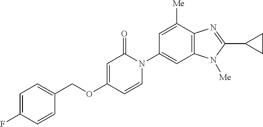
C1=C(F)C=CC(COC2=CC(=O)N(C3=CC4=C(C([Me])=C3)N=C(C3CC3)N4[Me])C=C2)=C1
